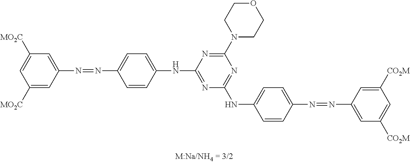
C1(N=NC2=CC=C(NC3=NC(NC4=CC=C(N=NC5=CC([CO2M])=CC([CO2M])=C5)C=C4)=NC(N4CCOCC4)=N3)C=C2)=CC([MO2C])=CC([MO2C])=C1
